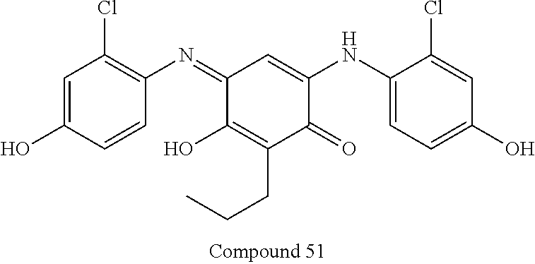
C1=C(O)C=CC(N=C2C(O)=C(CCC)C(=O)C(NC3=CC=C(O)C=C3Cl)=C2)=C1Cl
